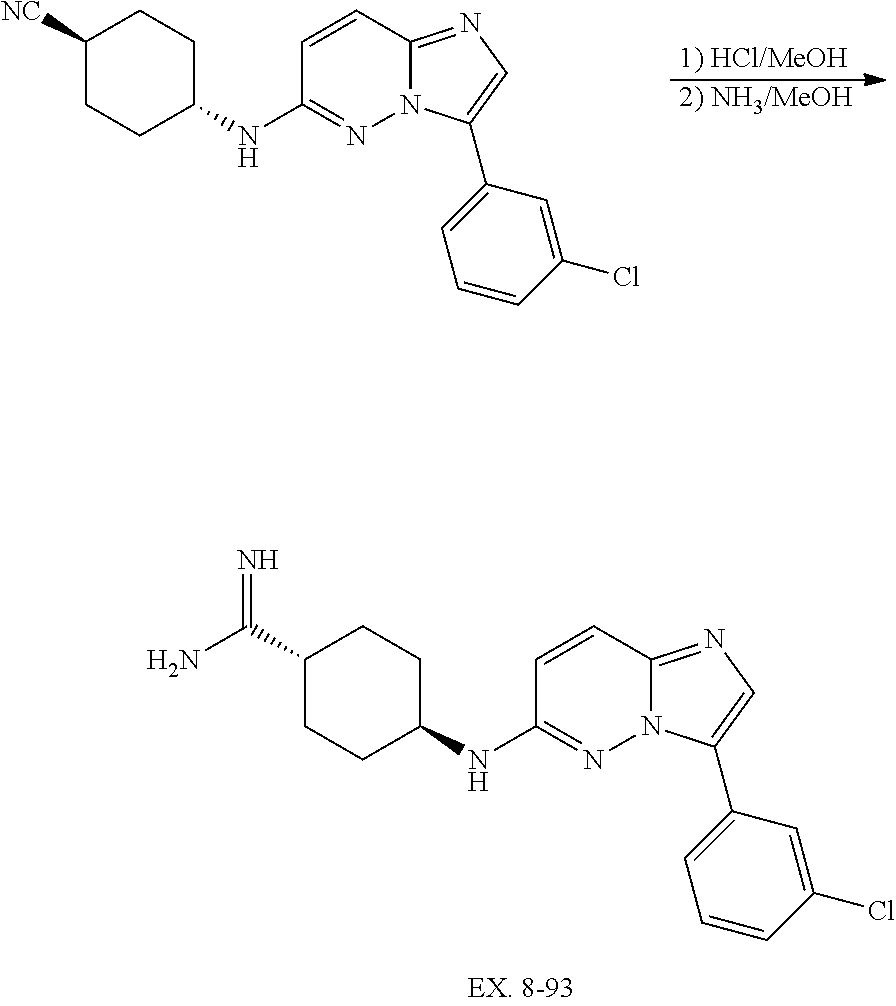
C1=CC2=NC=C(C3=CC=CC(Cl)=C3)N2N=C1NC1CCC([NC])CC1.[1) HCl/MeOH].[2) NH3/MeOH].C1=CC2=NC=C(C3=CC=CC(Cl)=C3)N2N=C1NC1CCC(C(=N)N)CC1
